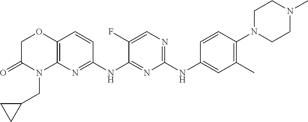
C1(NC2=CC(C)=C(N3CCN(C)CC3)C=C2)=NC=C(F)C(NC2=NC3=C(C=C2)OCC(=O)N3CC2CC2)=N1
